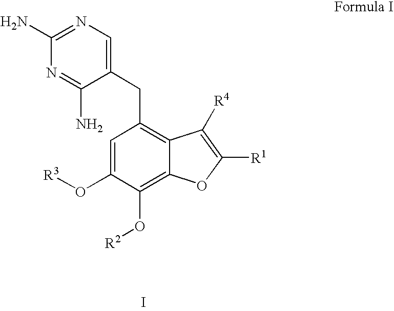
N1=C(N)N=C(N)C(CC2=C3C(=C(O[R2])C(O[R3])=C2)OC([R1])=C3[R4])=C1.I
